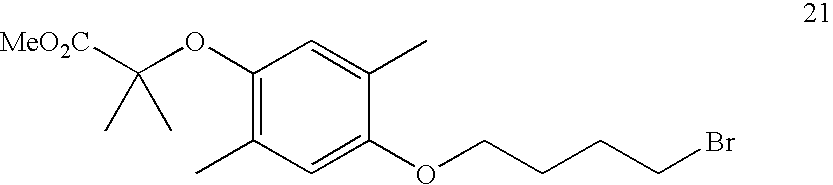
C1(OC([MeO2C])(C)C)=C(C)C=C(OCCCCBr)C(C)=C1
